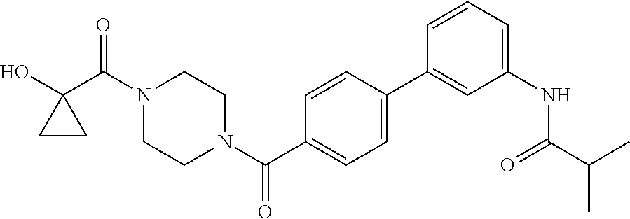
OC1(C(N2CCN(C(=O)C3=CC=C(C4=CC(NC(=O)C(C)C)=CC=C4)C=C3)CC2)=O)CC1
